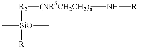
[R2]([SiO]([R])(C)C)[(NR3CH2CH2)a]N[R4]
